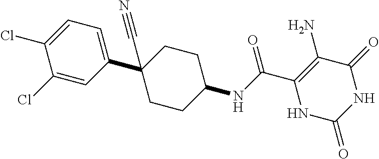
C1(C2=CC=C(Cl)C(Cl)=C2)(C#N)CCC(NC(C2=C(N)C(=O)NC(=O)N2)=O)CC1
